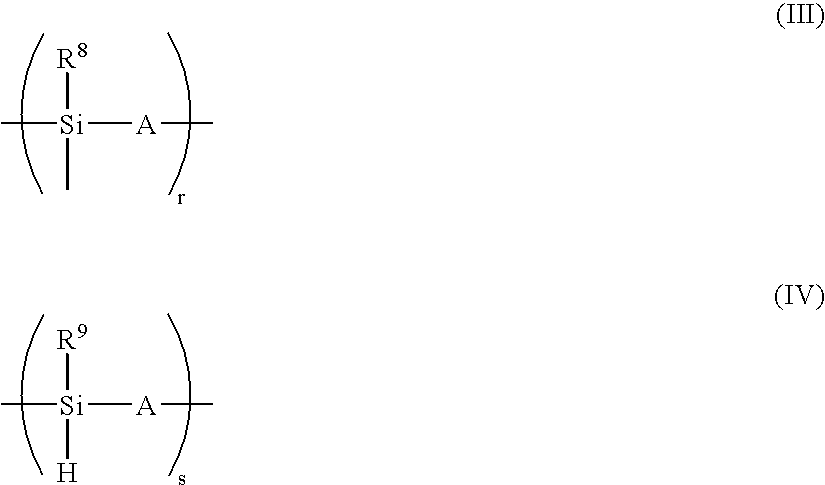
C[Si]([A]C)([R8])C.C[Si]([A]C)([R9])[H]
